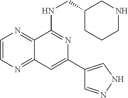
C1=CN=C2C(=N1)C(NCC1CNCCC1)=NC(C1=CNN=C1)=C2
